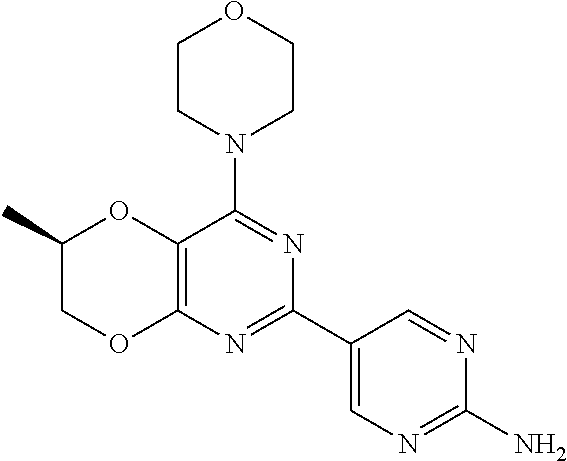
C12=C(N=C(C3=CN=C(N)N=C3)N=C1N1CCOCC1)OCC(C)O2
